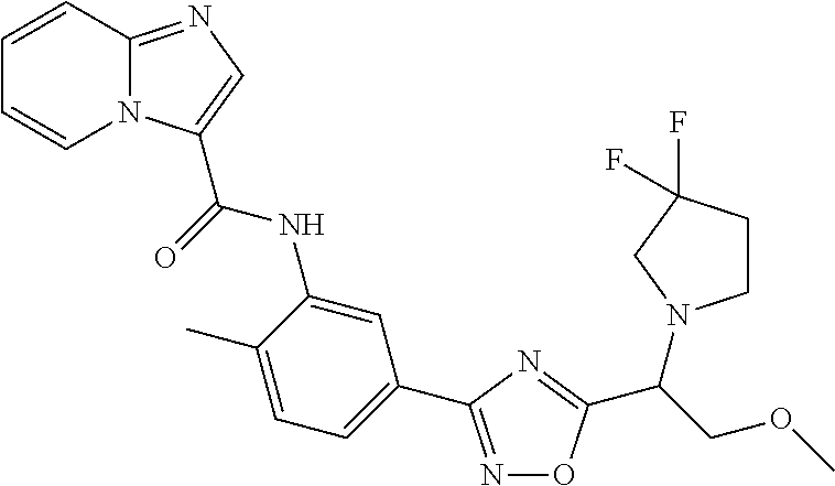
C1=CC2=NC=C(C(=O)NC3=CC(C4=NOC(C(COC)N5CCC(F)(F)C5)=N4)=CC=C3C)N2C=C1
